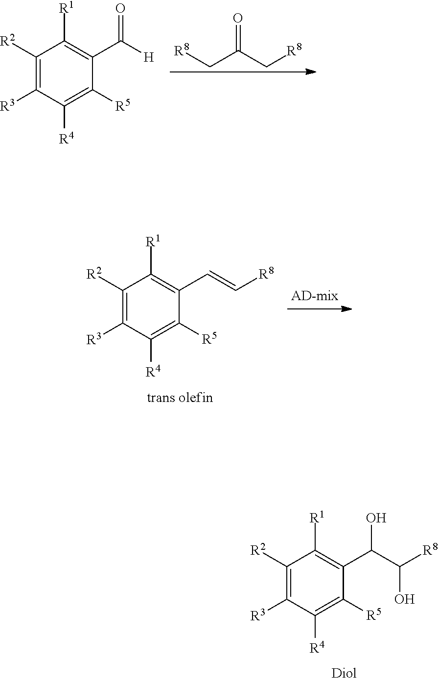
[R8]CC(C[R8])=O.C1([R2])=C([R3])C([R4])=C([R5])C(C([H])=O)=C1[R1].C1([R2])=C([R3])C([R4])=C([R5])C(C=C[R8])=C1[R1].C1([R2])=C([R3])C([R4])=C([R5])C(C(C([R8])O)O)=C1[R1]
